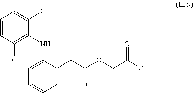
C1=CC(Cl)=C(NC2=CC=CC=C2CC(OCC(O)=O)=O)C(Cl)=C1
